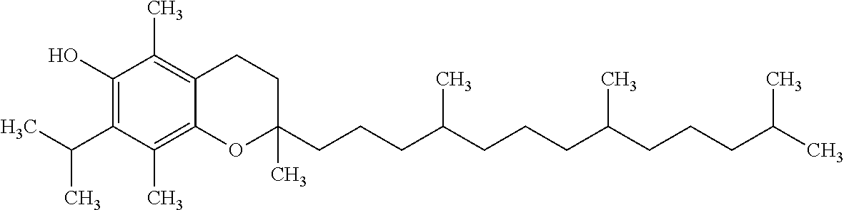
C1(O)=C(C(C)C)C(C)=C2C(=C1C)CCC(C)(CCCC(CCCC(CCCC(C)C)C)C)O2
